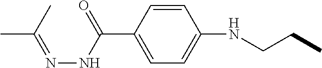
CC(C)=NNC(=O)C1=CC=C(NCCC)C=C1
